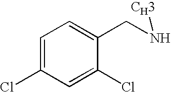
C1=C(Cl)C=C(Cl)C(CNC)=C1
